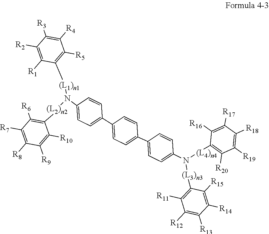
C1=C(N([(L1)n1]C2=C([R5])C([R4])=C([R3])C([R2])=C2[R1])[(L2)n2]C2=C([R6])C([R7])=C([R8])C([R9])=C2[R10])C=CC(C2=CC=C(C3=CC=C(N([(L3)n3]C4=C([R11])C([R12])=C([R13])C([R14])=C4[R15])[(L4)n4]C4=C([R20])C([R19])=C([R18])C([R17])=C4[R16])C=C3)C=C2)=C1
